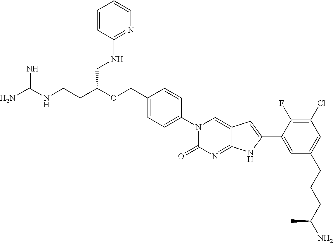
C(CC(OCC1=CC=C(N2C(=O)N=C3C(=C2)C=C(C2=CC(CCCC(N)C)=CC(Cl)=C2F)N3)C=C1)CNC1=NC=CC=C1)NC(N)=N
